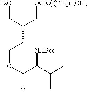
[TsO]CC(CCOC(=O)C(C(C)C)[NHBoc])C[OC(O)(CH2)16CH3]
